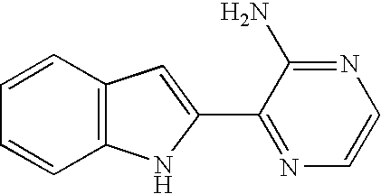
C1=CC2=C(C=C1)NC(C1=NC=CN=C1N)=C2
